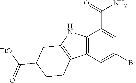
C12=C(C=C(Br)C=C1C(=O)N)C1=C(N2)CC(C([EtO])=O)CC1
